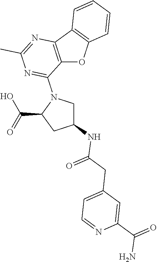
C12=C(C3=C(O1)C=CC=C3)N=C(C)N=C2N1C(C(=O)O)CC(NC(=O)CC2=CC=NC(C(=O)N)=C2)C1
